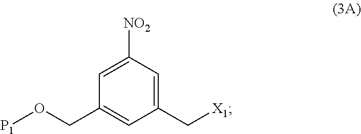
C1=C([NO2])C=C(C[X1])C=C1CO[P1]
